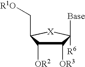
C1([OR3])C([OR2])C(C[R1O])[X]C1([R6])[Base]
